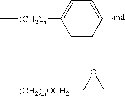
C[(CH2)m]C1=CC=CC=C1.C[(CH2)mOCH2]C1CO1
